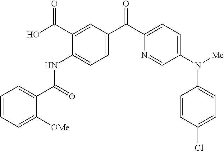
C1=CC=C([OMe])C(C(=O)NC2=CC=C(C(C3=CC=C(N([Me])C4=CC=C(Cl)C=C4)C=N3)=O)C=C2C(O)=O)=C1
